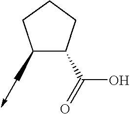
C1(C->C)C(C(=O)O)CCC1
